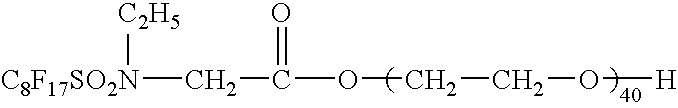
[C8F17SO2N]([C2H5])CC(=O)OCCO[H]
